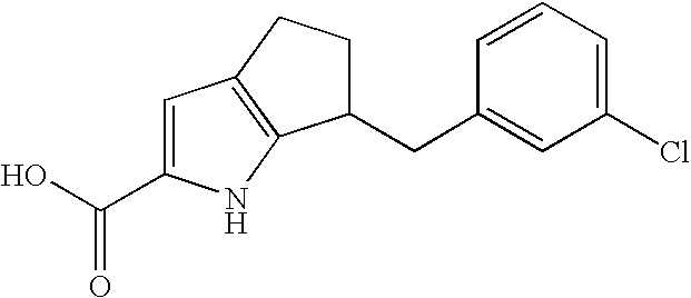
C1CC2=C(NC(C(O)=O)=C2)C1CC1=CC(Cl)=CC=C1
